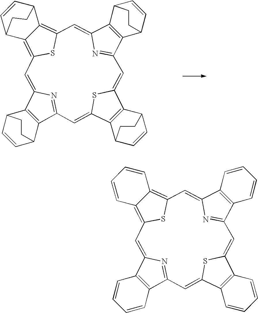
C12=C(C3=NC1=CC1=C4C(=C(S1)C=C1C5=C(C(=N1)C=C1C6=C(C(=C3)S1)C1C=CC6CC1)C1C=CC5CC1)C1C=CC4CC1)C1C=CC2CC1.C12=C(C3=NC1=CC1=C4C(=C(S1)C=C1C5=C(C(=N1)C=C1C6=C(C(=C3)S1)C=CC=C6)C=CC=C5)C=CC=C4)C=CC=C2
